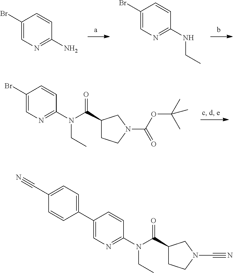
C1(Br)=CN=C(N)C=C1.C1(Br)=CN=C(NCC)C=C1.C1(Br)=CN=C(N(CC)C(C2CCN(C(OC(C)(C)C)=O)C2)=O)C=C1.C1(C2=CC=C(C#N)C=C2)=CN=C(N(CC)C(C2CCN(C#N)C2)=O)C=C1
